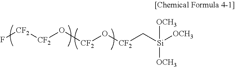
F[CF2][CF2]O[CF2]O[CF2]C[Si]([OCH3])([OCH3])[OCH3]
